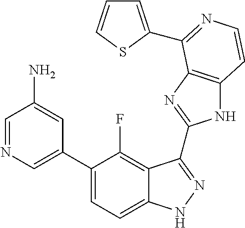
C1=C(C2=CC=C3C(=C2F)C(C2=NC4=C(N2)C=CN=C4C2=CC=CS2)=NN3)C=C(N)C=N1
